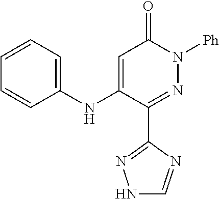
C1(C2=NN([Ph])C(=O)C=C2NC2=CC=CC=C2)=NNC=N1
